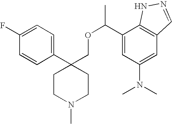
C1(C2(COC(C3=CC(N(C)C)=CC4=C3NN=C4)C)CCN(C)CC2)=CC=C(F)C=C1
